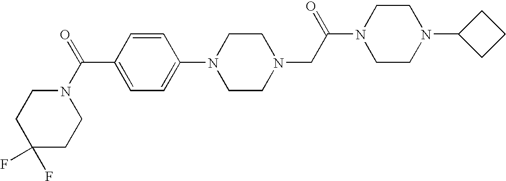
C1=C(N2CCN(CC(N3CCN(C4CCC4)CC3)=O)CC2)C=CC(C(N2CCC(F)(F)CC2)=O)=C1
